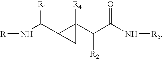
[R]NC(C1C(C(C(N[R5])=O)[R2])([R4])C1)[R1]
